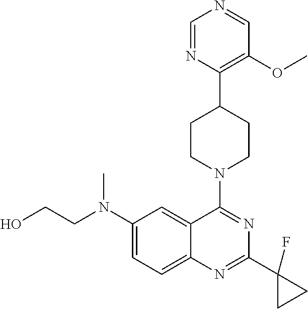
C1=NC(C2CCN(C3=NC(C4(F)CC4)=NC4=CC=C(N(C)CCO)C=C43)CC2)=C(OC)C=N1
